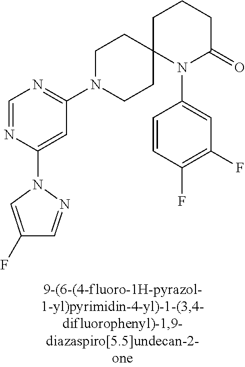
C1=NC(N2N=CC(F)=C2)=CC(N2CCC3(CC2)N(C2=CC(F)=C(F)C=C2)C(=O)CCC3)=N1
